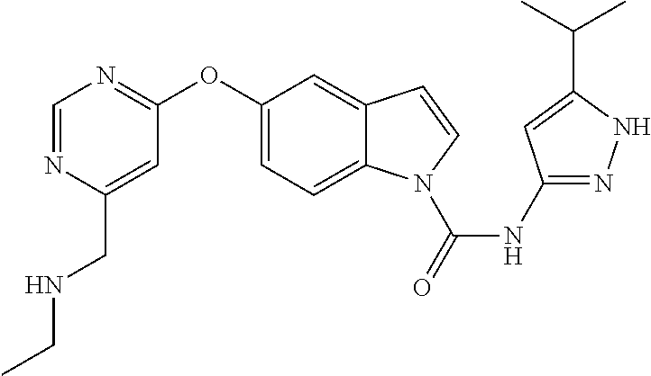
C1(OC2=NC=NC(CNCC)=C2)=CC=C2C(=C1)C=CN2C(NC1=NNC(C(C)C)=C1)=O
